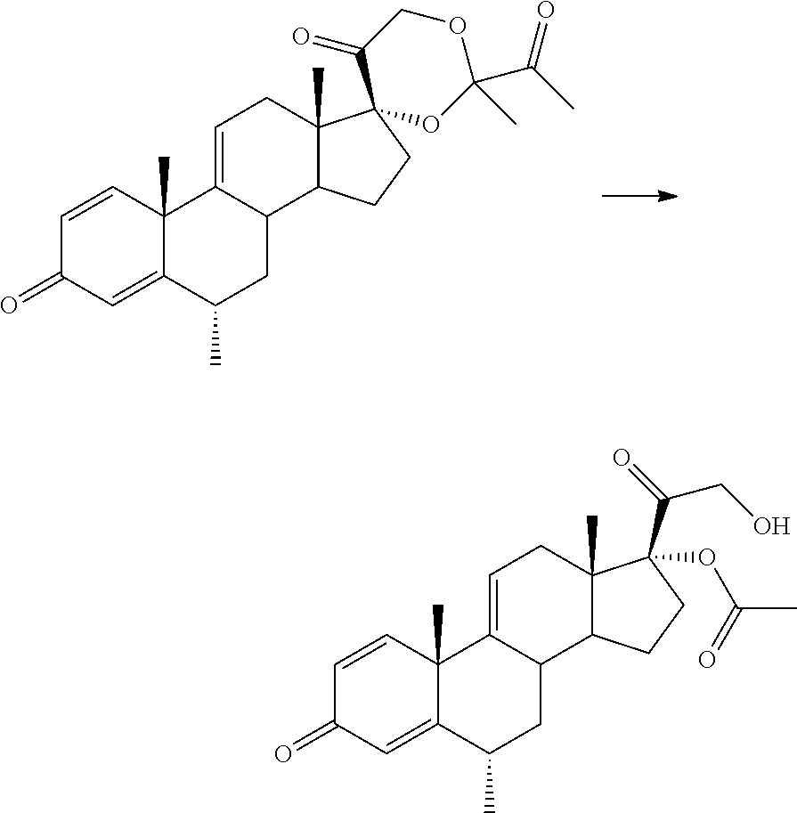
C1=CC2(C)C(=CC1=O)C(C)CC1C2=CCC2(C)C1CCC21OC(C)(C(C)=O)OCC1=O.C1=CC2(C)C(=CC1=O)C(C)CC1C2=CCC2(C)C1CCC2(C(=O)CO)OC(C)=O
